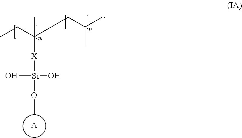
[A].CCC(CCC(C)C)(C)[X][Si](O)(O)OC
